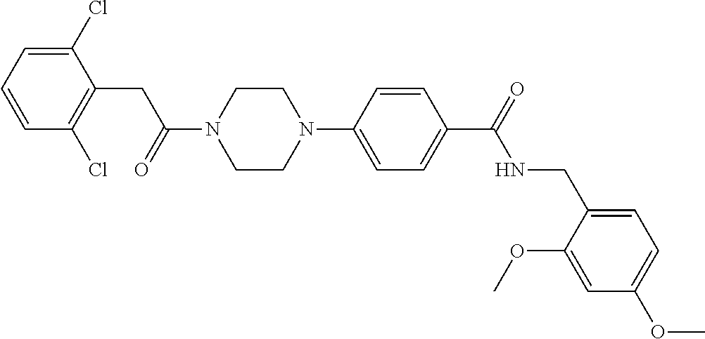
C1(Cl)=CC=CC(Cl)=C1CC(N1CCN(C2=CC=C(C(=O)NCC3=CC=C(OC)C=C3OC)C=C2)CC1)=O
